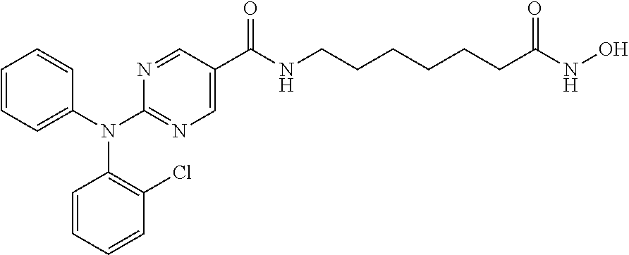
N1=CC(C(NCCCCCCC(NO)=O)=O)=CN=C1N(C1=CC=CC=C1)C1=C(Cl)C=CC=C1
